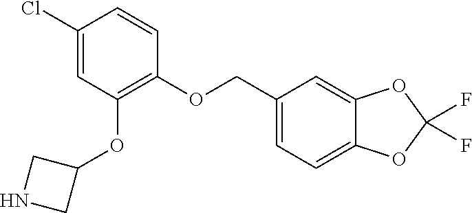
C1(Cl)=CC(OC2CNC2)=C(OCC2=CC=C3C(=C2)OC(F)(F)O3)C=C1
